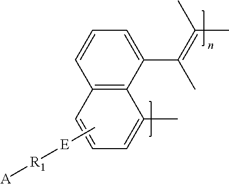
C1=C(C)C2=C(C=C1)C=CC=C2C(=C(C)C)C.C[E][R1][A]
